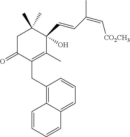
C1C(=O)C(CC2=C3C(=CC=C2)C=CC=C3)=C(C)C(C=CC(=C[CO2CH3])C)(O)C1(C)C
